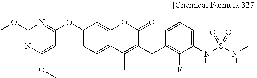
C1(OC2=NC(OC)=NC(OC)=C2)=CC=C2C(=C1)OC(=O)C(CC1=C(F)C(NS(NC)(=O)=O)=CC=C1)=C2C
